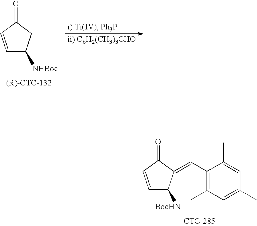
C1=CC(=O)CC1[NHBoc].C1=CC(=O)C(=CC2=C(C)C=C(C)C=C2C)C1[BocHN]
